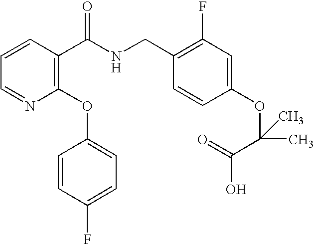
C1=CC(C(NCC2=C(F)C=C(OC(C(O)=O)(C)C)C=C2)=O)=C(OC2=CC=C(F)C=C2)N=C1
